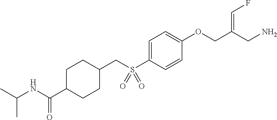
C1=C(S(CC2CCC(C(NC(C)C)=O)CC2)(=O)=O)C=CC(OCC(CN)=CF)=C1
